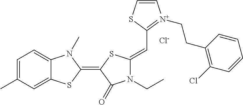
[Cl-].C1=C(C)C=C2C(=C1)N(C)C(=C1C(=O)N(CC)C(=CC3=[N+](CCC4=C(Cl)C=CC=C4)C=CS3)S1)S2
